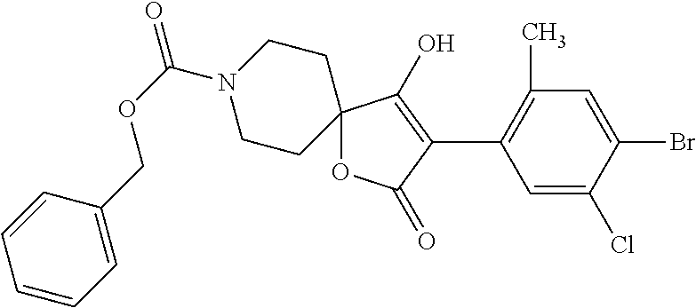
C12(OC(=O)C(C3=C(C)C=C(Br)C(Cl)=C3)=C1O)CCN(C(OCC1=CC=CC=C1)=O)CC2
